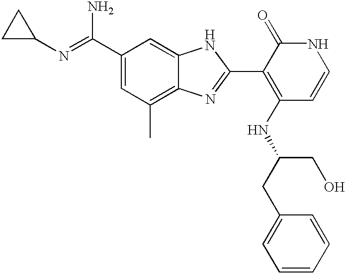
C1(C(=NC2CC2)N)=CC(C)=C2C(=C1)NC(C1=C(NC(CC3=CC=CC=C3)CO)C=CNC1=O)=N2
